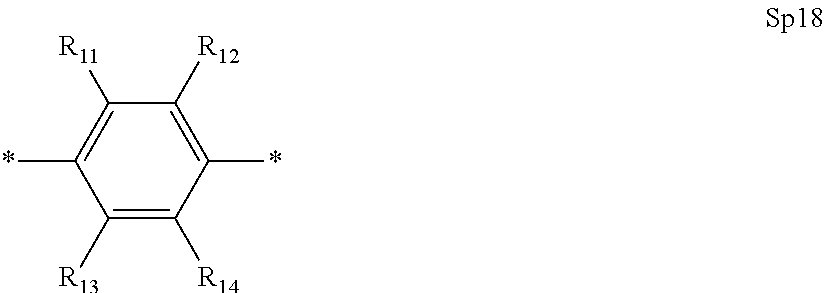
C1(*)=C([R12])C([R11])=C(*)C([R13])=C1[R14]
